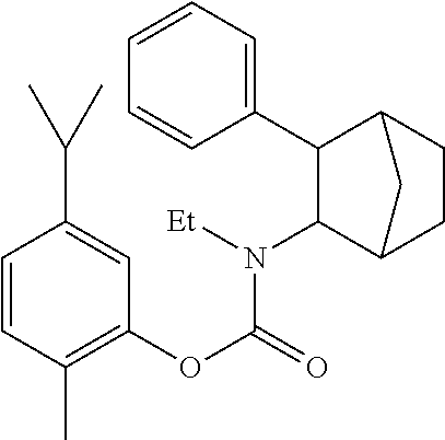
C1(N([Et])C(OC2=C(C)C=CC(C(C)C)=C2)=O)C2CCC(C1C1=CC=CC=C1)C2
